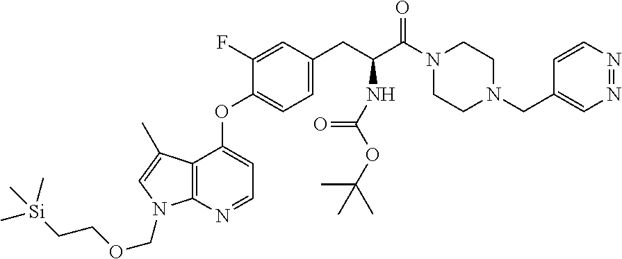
C12=C(N=CC=C1OC1=CC=C(CC(C(N3CCN(CC4=CN=NC=C4)CC3)=O)NC(OC(C)(C)C)=O)C=C1F)N(COCC[Si](C)(C)C)C=C2C
